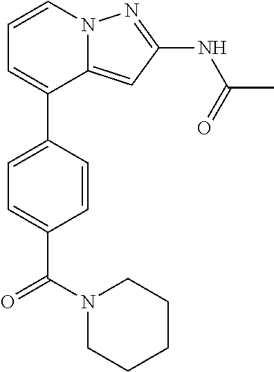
C12=CC(NC(C)=O)=NN1C=CC=C2C1=CC=C(C(N2CCCCC2)=O)C=C1
